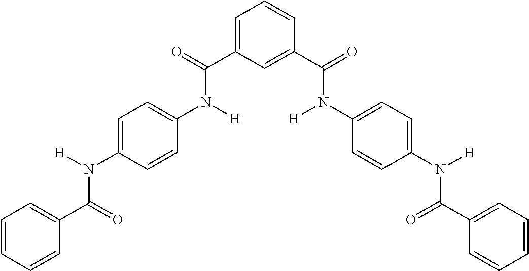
C1=C(N([H])C(=O)C2=CC=CC=C2)C=CC(N([H])C(=O)C2=CC=CC(C(=O)N(C3=CC=C(N([H])C(C4=CC=CC=C4)=O)C=C3)[H])=C2)=C1
